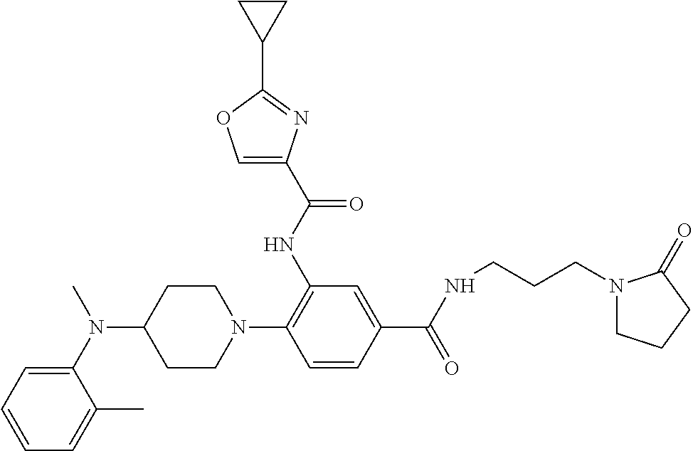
CN(C1=CC=CC=C1C)C1CCN(C2=C(NC(C3=COC(C4CC4)=N3)=O)C=C(C(=O)NCCCN3CCCC3=O)C=C2)CC1
